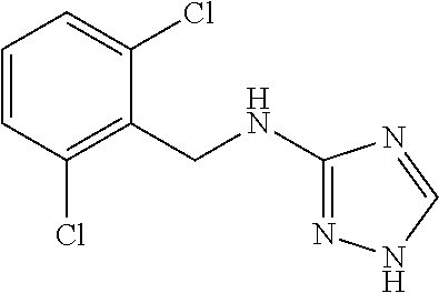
C1=CC(Cl)=C(CNC2=NNC=N2)C(Cl)=C1
